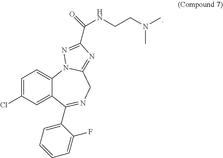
C1=C(Cl)C=C2C(=C1)N1C(=NC(C(NCCN(C)C)=O)=N1)CN=C2C1=CC=CC=C1F
